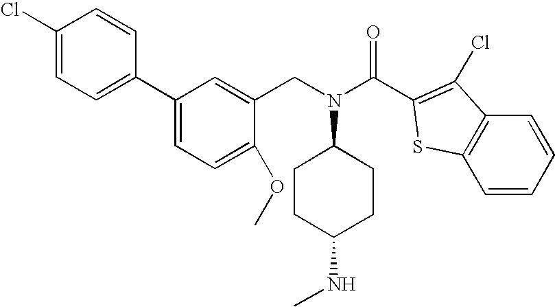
C1(Cl)=CC=C(C2=CC=C(OC)C(CN(C3CCC(NC)CC3)C(C3=C(Cl)C4=C(S3)C=CC=C4)=O)=C2)C=C1
